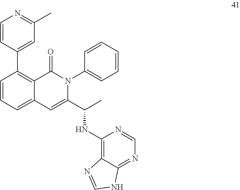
C1=C(C(C)NC2=C3C(=NC=N2)NC=N3)N(C2=CC=CC=C2)C(=O)C2=C(C3=CC(C)=NC=C3)C=CC=C12
